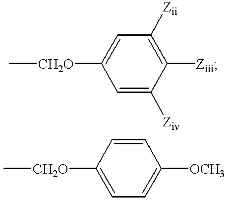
C1=C([CH2O]C)C=C([Ziv])C([Ziii])=C1[Zii].C1=CC([OCH3])=CC=C1[CH2O]C
